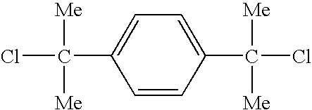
C1=CC(C([Me])([Me])Cl)=CC=C1C(Cl)([Me])[Me]
